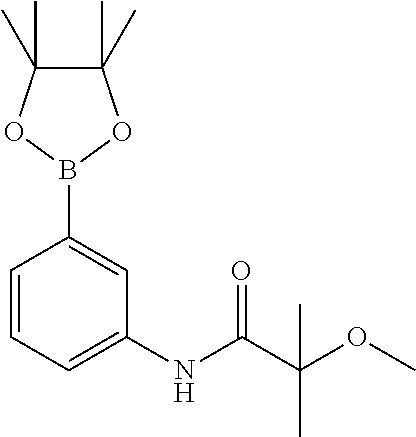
C1=CC=C(NC(C(C)(OC)C)=O)C=C1B1OC(C)(C)C(C)(C)O1
